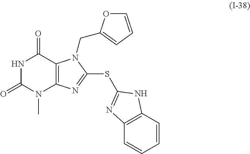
N1C(=O)N(C)C2=C(C1=O)N(CC1=CC=CO1)C(SC1=NC3=C(C=CC=C3)N1)=N2
